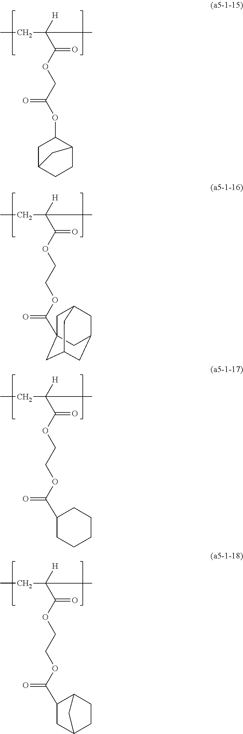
CCC(C(OCC(OC1CC2CCC1C2)=O)=O)([H])C.CCC(C(OCCOC(=O)C12CC3CC(CC(C1)C3)C2)=O)([H])C.CCC(C(OCCOC(=O)C1CCCCC1)=O)([H])C.CCC(C(OCCOC(=O)C1C2CCC(C1)C2)=O)([H])C
